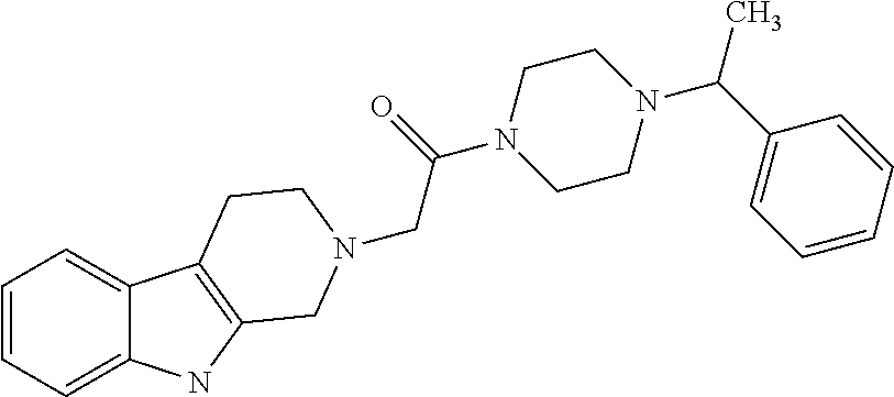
C1=CC=C2C(=C1)C1=C(N2)CN(CC(=O)N2CCN(C(C3=CC=CC=C3)C)CC2)CC1
